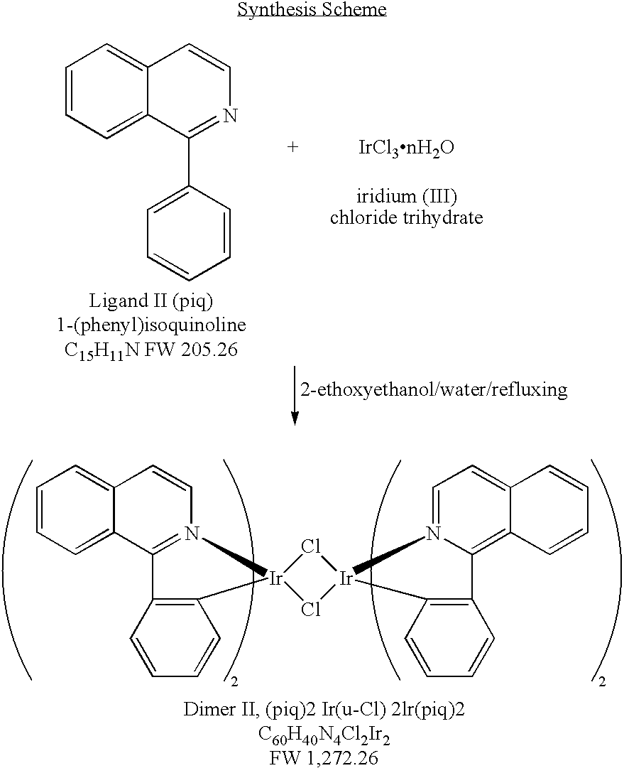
C1=CC=C2C(=C1)C=CN=C2C1=CC=CC=C1.C1=CC=C2C(=C1)C=CN1=C2C2=C(C=CC=C2)[Ir]12Cl[Ir]1(Cl2)N2=CC=C3C(=C2C2=C1C=CC=C2)C=CC=C3
